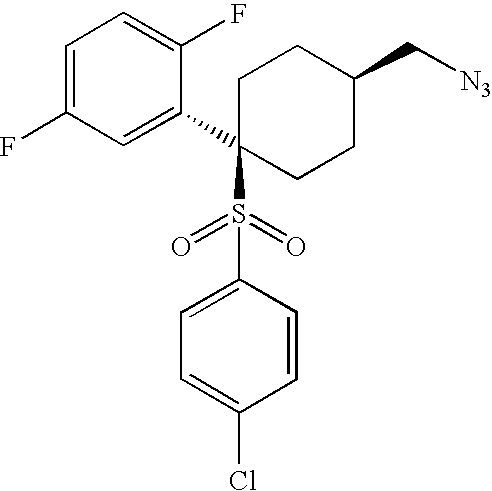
C1=C(F)C=C(C2(S(C3=CC=C(Cl)C=C3)(=O)=O)CCC(C[N3])CC2)C(F)=C1
